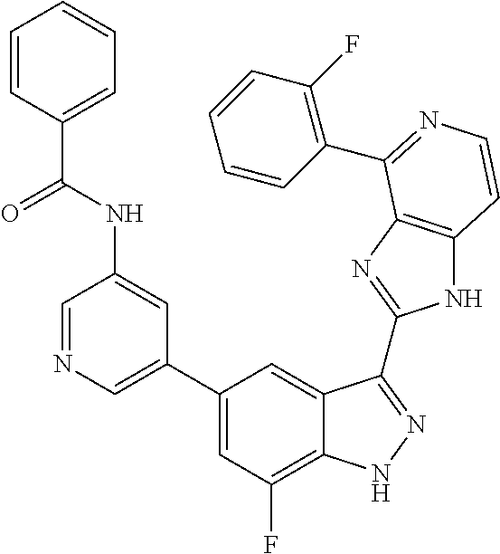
C1(C2=CN=CC(NC(=O)C3=CC=CC=C3)=C2)=CC(F)=C2C(=C1)C(C1=NC3=C(N1)C=CN=C3C1=C(F)C=CC=C1)=NN2
